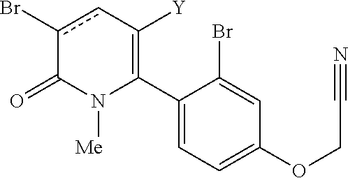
C1(C2=C([Y])cc(Br)C(=O)N2[Me])=CC=C(OCC#N)C=C1Br
